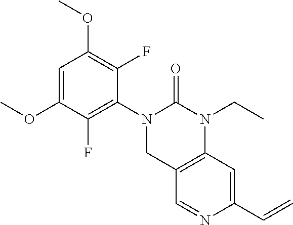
C1(OC)=CC(OC)=C(F)C(N2CC3=C(C=C(C=C)N=C3)N(CC)C2=O)=C1F
